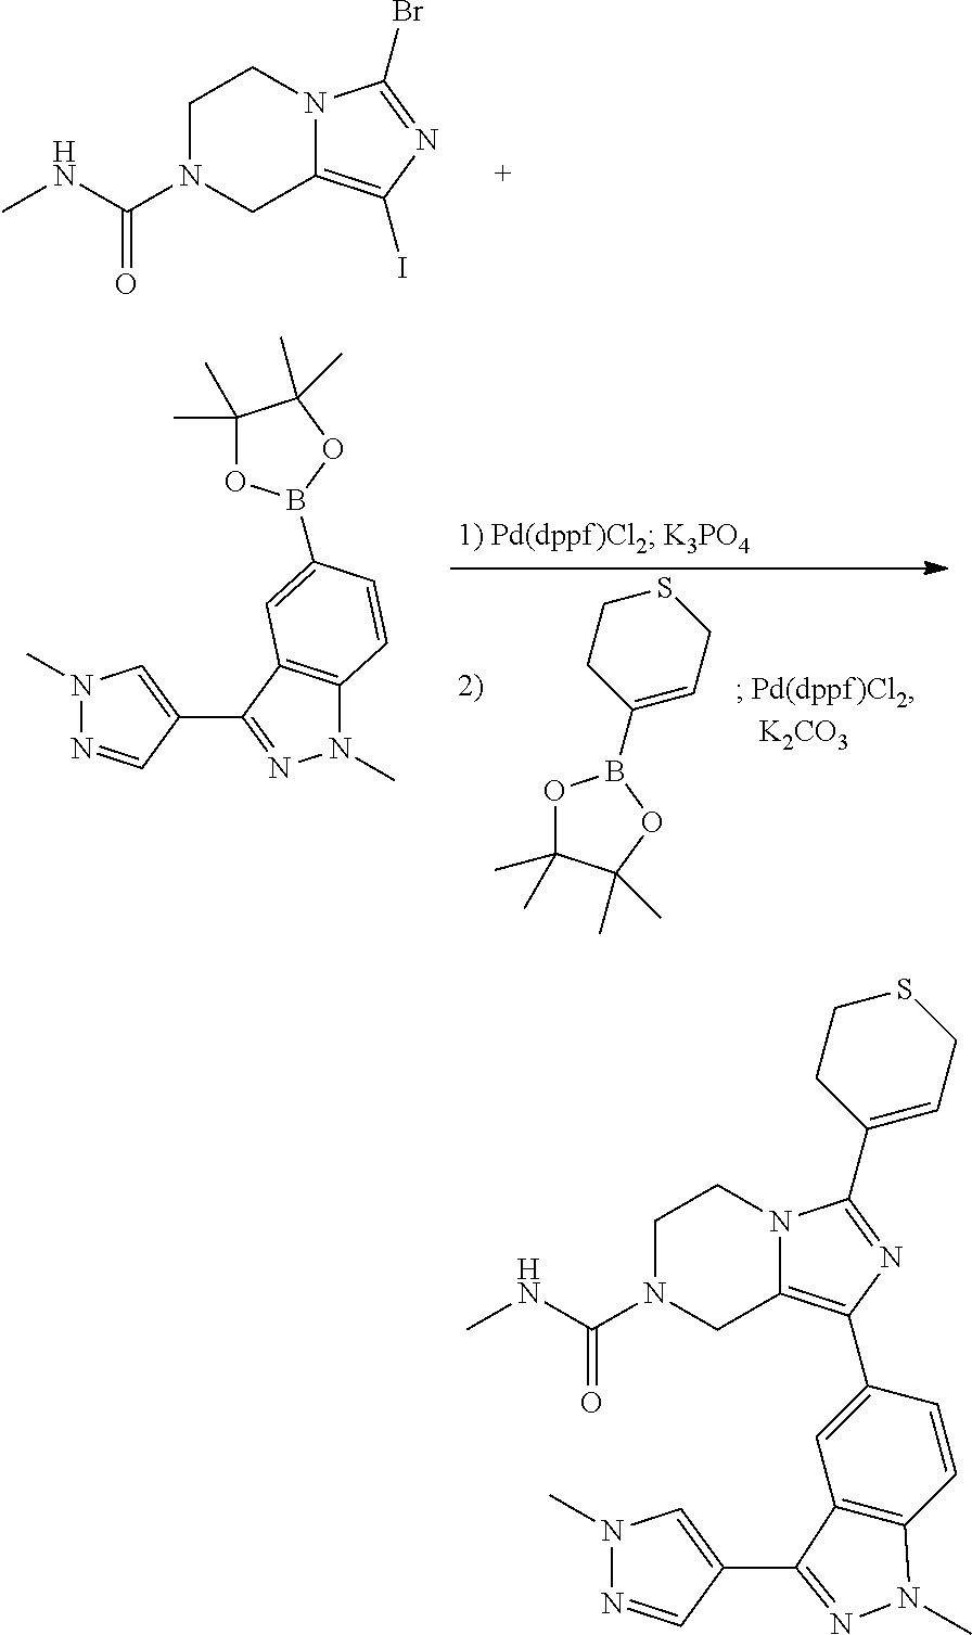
C1N(C(NC)=O)CC2=C(I)N=C(Br)N2C1.O1C(C)(C)C(C)(C)OB1C1=CCSCC1.N1(C)C2=C(C(C3=CN(C)N=C3)=N1)C=C(B1OC(C)(C)C(C)(C)O1)C=C2.C1N(C(NC)=O)CC2=C(C3=CC4=C(C=C3)N(C)N=C4C3=CN(C)N=C3)N=C(C3=CCSCC3)N2C1
